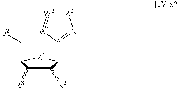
C1([R2])C([R3])C(C[D2])[Z1]C1C1=N[Z2][W2]=[W1]1
